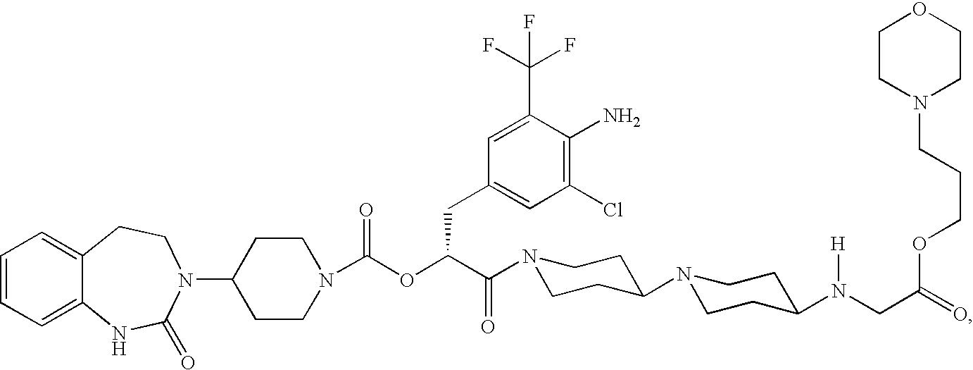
C1=CC=C2C(=C1)CCN(C1CCN(C(OC(C(=O)N3CCC(N4CCC(N(CC(=O)OCCCN5CCOCC5)[H])CC4)CC3)CC3=CC(Cl)=C(N)C(C(F)(F)F)=C3)=O)CC1)C(=O)N2
